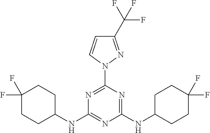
C1(C(F)(F)F)=NN(C2=NC(NC3CCC(F)(F)CC3)=NC(NC3CCC(F)(F)CC3)=N2)C=C1
